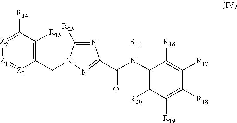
[Z2]1=C([R14])C([R13])=C(CN2C([R23])=NC(C(N(C3=C([R20])C([R19])=C([R18])C([R17])=C3[R16])[R11])=O)=N2)[Z3]=[Z1]1
